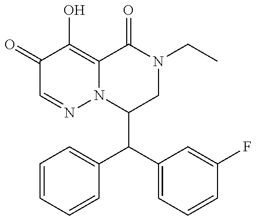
C1(C(C2=CC=CC(F)=C2)C2=CC=CC=C2)CN(CC)C(=O)C2=C(O)C(=O)C=NN12
